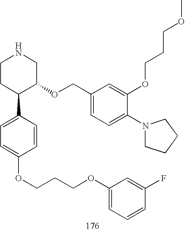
C1CC(C2=CC=C(OCCCOC3=CC=CC(F)=C3)C=C2)C(OCC2=CC=C(N3CCCC3)C(OCCCOC)=C2)CN1
